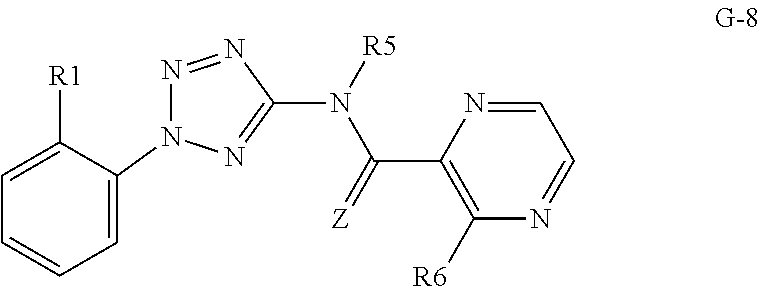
N1=NC(N([R5])C(C2=C([R6])N=CC=N2)=[Z])=NN1C1=CC=CC=C1[R1]
